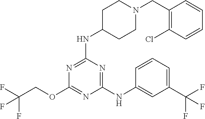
C1C(NC2=NC(OCC(F)(F)F)=NC(NC3=CC(C(F)(F)F)=CC=C3)=N2)CCN(CC2=C(Cl)C=CC=C2)C1
